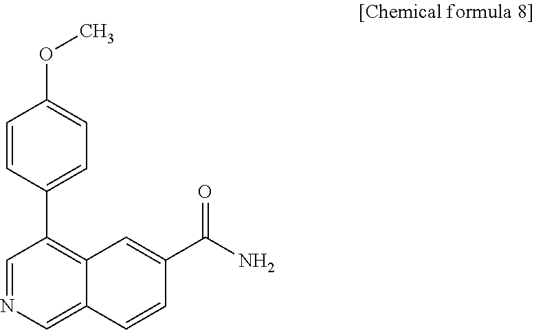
C1=NC=C2C(=C1C1=CC=C(OC)C=C1)C=C(C(N)=O)C=C2
